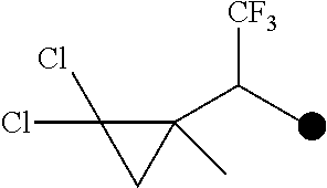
ClC1(Cl)C(C(C)[CF3])(C)C1
